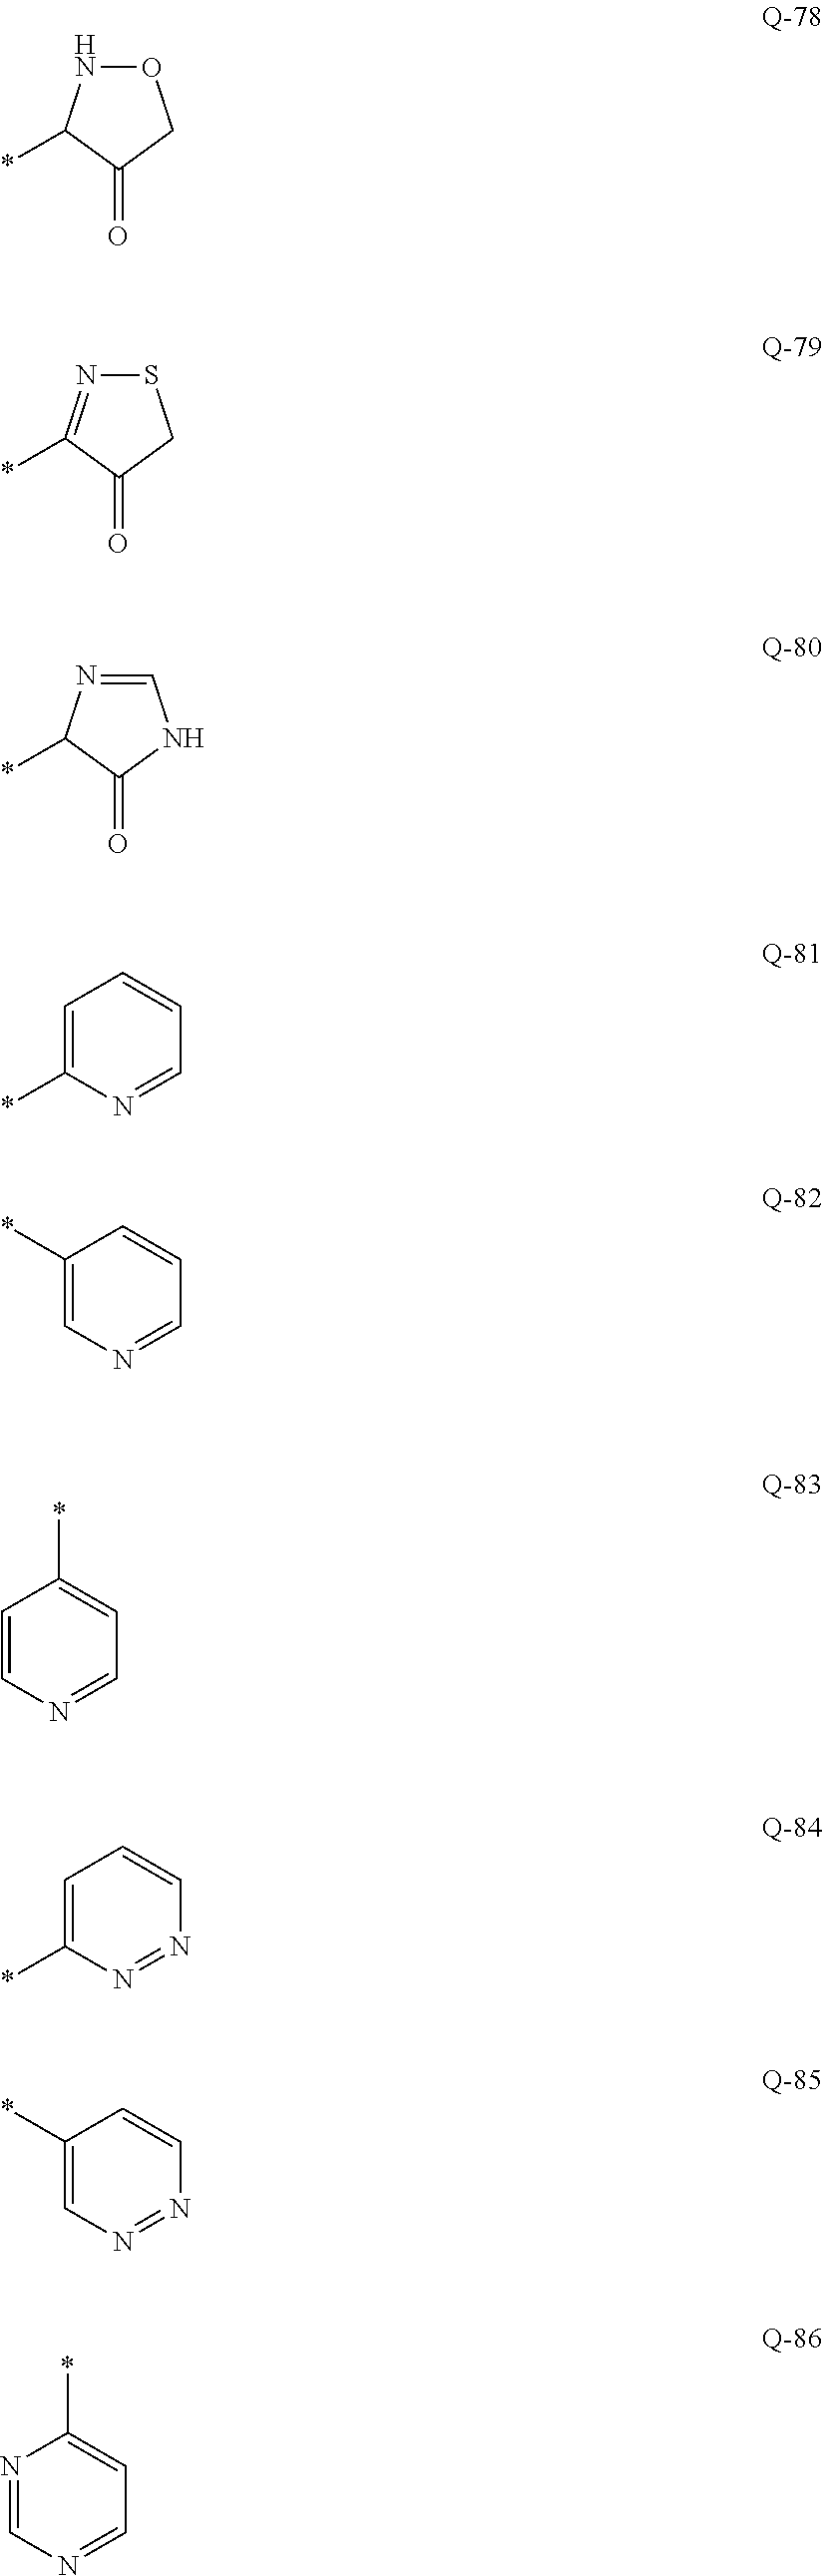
O1NC(*)C(=O)C1.S1N=C(*)C(=O)C1.C1=NC(*)C(=O)N1.C1=C(*)N=CC=C1.C1(*)=CN=CC=C1.C1=CN=CC=C1*.C1=C(*)N=NC=C1.C1(*)=CN=NC=C1.N1=CN=CC=C1*
